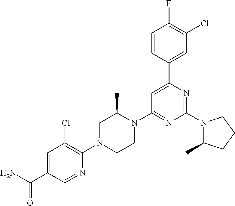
NC(C1=CC(Cl)=C(N2CCN(C3=NC(N4C(C)CCC4)=NC(C4=CC(Cl)=C(F)C=C4)=C3)C(C)C2)N=C1)=O
